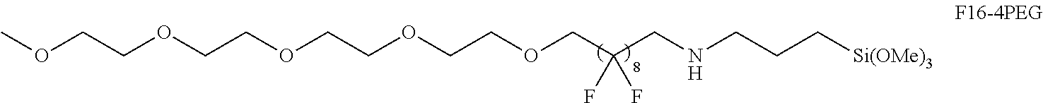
O(CCOCCOCCOCCOCC(CNCCC[Si(OMe)3])(F)F)C
